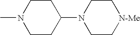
C1CC(N2CC[N-Me]CC2)CCN1C
